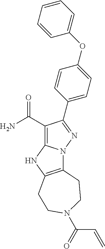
C1(C(N)=O)=C2N(N=C1C1=CC=C(OC3=CC=CC=C3)C=C1)C1=C(N2)CCN(C(=O)C=C)CC1
